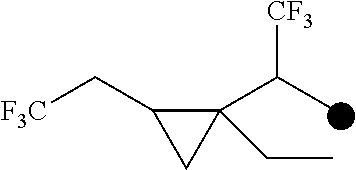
C1(C(C)[CF3])(CC)C(C[F3C])C1
